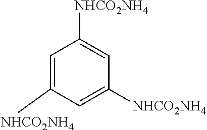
C1=C([NHCO2NH4])C=C([NHCO2NH4])C=C1[NHCO2NH4]
